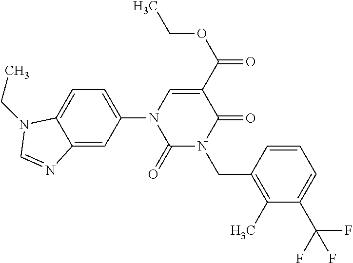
C1(=O)N(CC2=C(C)C(C(F)(F)F)=CC=C2)C(=O)C(C(=O)OCC)=CN1C1=CC=C2C(=C1)N=CN2CC
